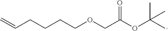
C=CCCCCOCC(OC(C)(C)C)=O
